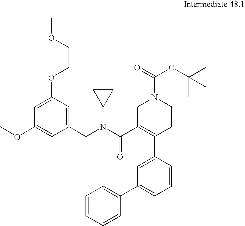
C1=CC=CC(C2=CC=CC(C3=C(C(N(CC4=CC(OCCOC)=CC(OC)=C4)C4CC4)=O)CN(C(OC(C)(C)C)=O)CC3)=C2)=C1
